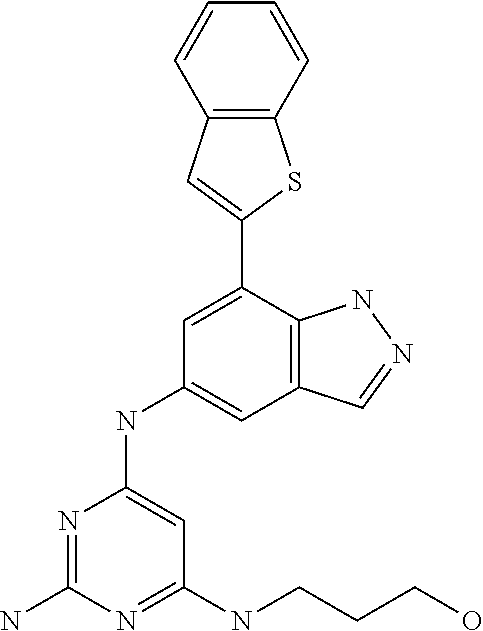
C1(NCCCO)=NC(N)=NC(NC2=CC3=C(C(C4=CC5=C(S4)C=CC=C5)=C2)NN=C3)=C1
